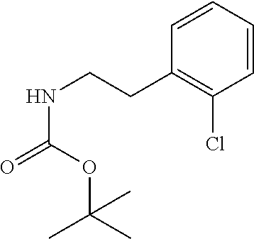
C(CC1=C(Cl)C=CC=C1)NC(=O)OC(C)(C)C
